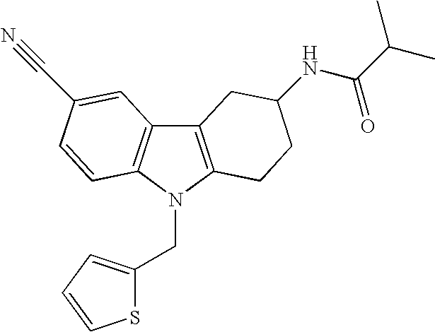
C12=C(N(CC3=CC=CS3)C3=C1C=C(C#N)C=C3)CCC(NC(C(C)C)=O)C2
